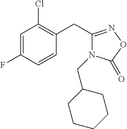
C1=C(F)C=CC(CC2=NOC(=O)N2CC2CCCCC2)=C1Cl
